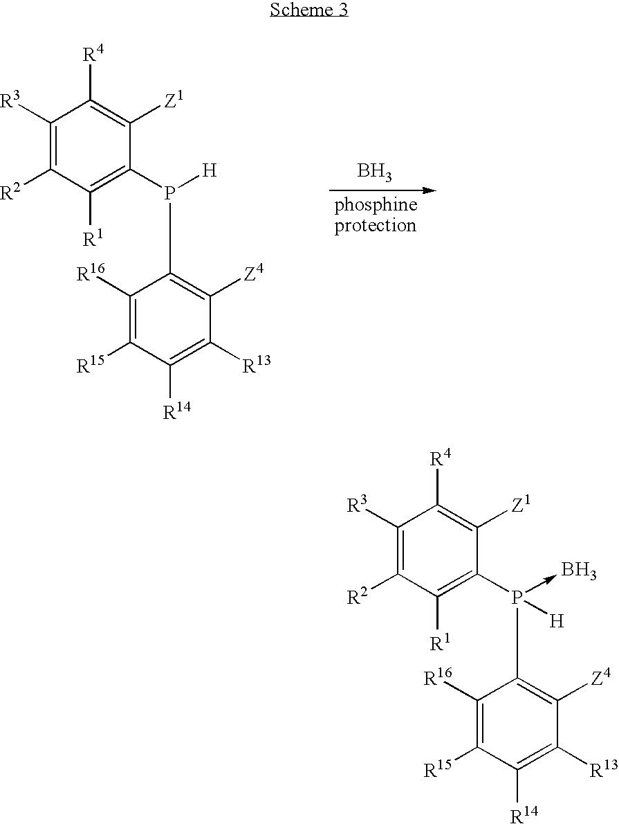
C1([R3])=C([R2])C([R1])=C(P([H])C2=C([Z4])C([R13])=C([R14])C([R15])=C2[R16])C([Z1])=C1[R4].B.C1([R3])=C([R2])C([R1])=C(P([H])(C2=C([Z4])C([R13])=C([R14])C([R15])=C2[R16])->B)C([Z1])=C1[R4]
